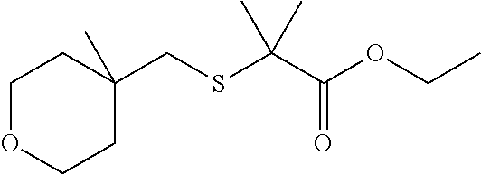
C1OCCC(CSC(C(OCC)=O)(C)C)(C)C1
